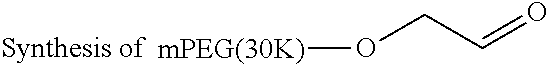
[mPEG(30K)]OCC=O
